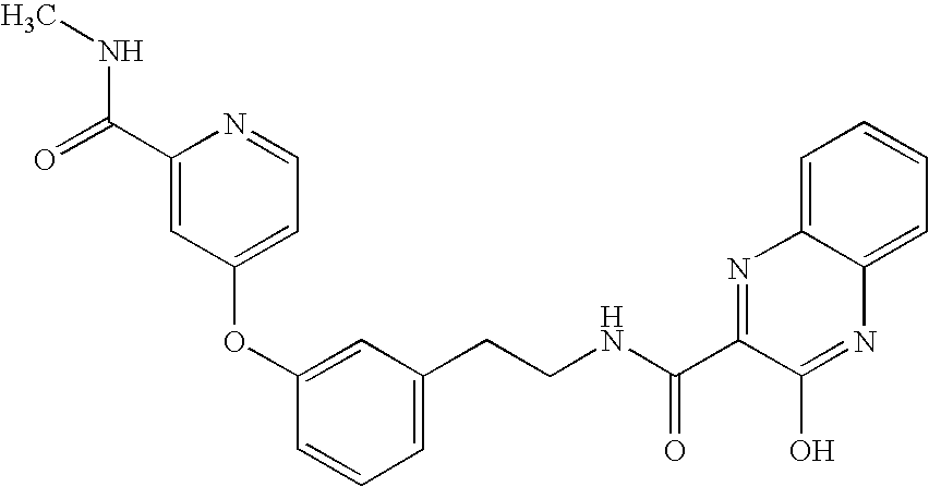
C1(OC2=CC(CCNC(=O)C3=NC4=CC=CC=C4N=C3O)=CC=C2)=CC=NC(C(NC)=O)=C1
